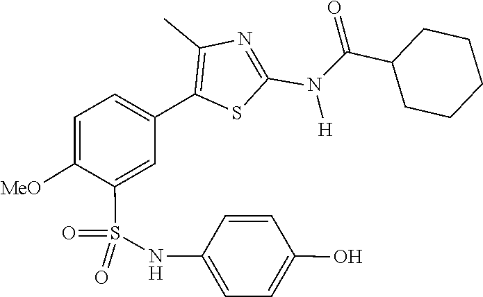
C(C1CCCCC1)(N(C1=NC(C)=C(C2=CC=C([MeO])C(S(=O)(NC3=CC=C(O)C=C3)=O)=C2)S1)[H])=O
